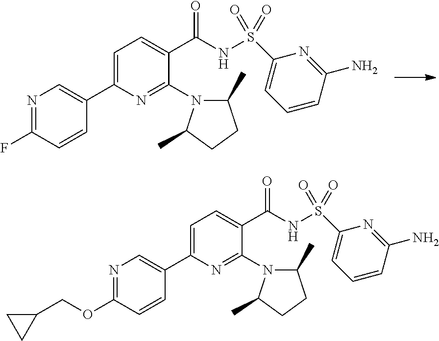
S(NC(C1=CC=C(C2=CN=C(F)C=C2)N=C1N1C(C)CCC1C)=O)(C1=CC=CC(N)=N1)(=O)=O.S(NC(C1=CC=C(C2=CN=C(OCC3CC3)C=C2)N=C1N1C(C)CCC1C)=O)(C1=CC=CC(N)=N1)(=O)=O
